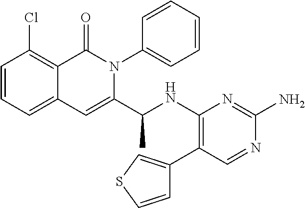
ClC1=C2C(=CC=C1)C=C(C(NC1=C(C3=CSC=C3)C=NC(N)=N1)C)N(C1=CC=CC=C1)C2=O
